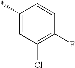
C1(*)=CC(Cl)=C(F)C=C1
